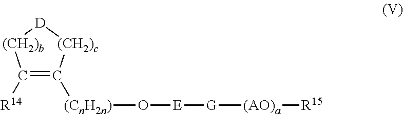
[(CnH2n)](O[E][G][(AO)a][R15])C1=C([R14])[(CH2)b][D][(CH2)c]1
